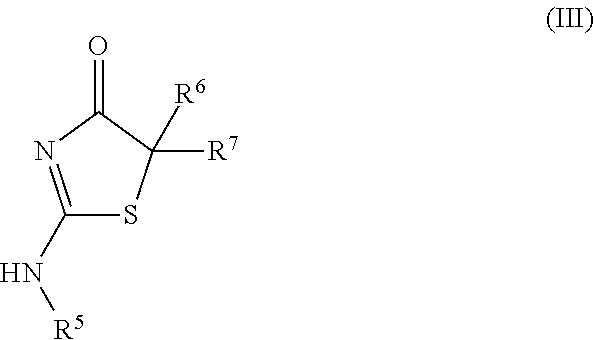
C1(N[R5])=NC(=O)C([R7])([R6])S1
